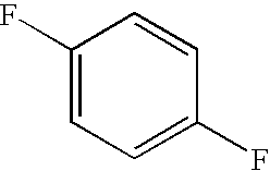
C1(F)=CC=C(F)C=C1
